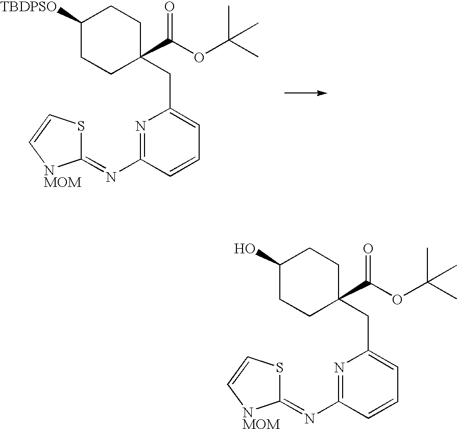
C1(=NC2=NC(CC3(C(OC(C)(C)C)=O)CCC([TBDPSO])CC3)=CC=C2)SC=C[NMOM]1.C1(=NC2=NC(CC3(C(OC(C)(C)C)=O)CCC(O)CC3)=CC=C2)SC=C[NMOM]1
